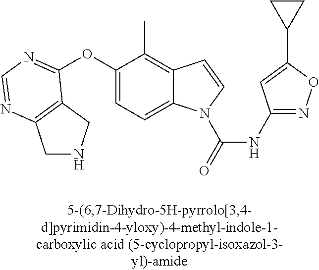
C1(OC2=NC=NC3=C2CNC3)=CC=C2C(=C1C)C=CN2C(=O)NC1=NOC(C2CC2)=C1
